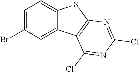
C12=CC=C(Br)C=C1C1=C(S2)N=C(Cl)N=C1Cl
